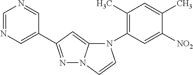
C1=NC=C(C2=NN3C(=C2)N(C2=C(C)C=C(C)C([NO2])=C2)C=C3)C=N1
